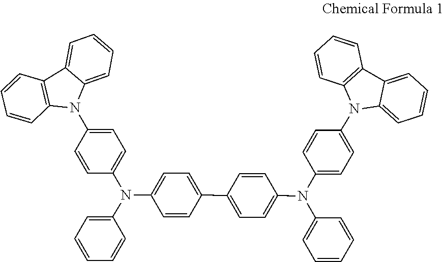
C1=CC2=C(N(C3=CC=C(N(C4=CC=C(C5=CC=C(N(C6=CC=C(N7C8=C(C9=CC=CC=C97)C=CC=C8)C=C6)C6=CC=CC=C6)C=C5)C=C4)C4=CC=CC=C4)C=C3)C3=CC=CC=C32)C=C1
